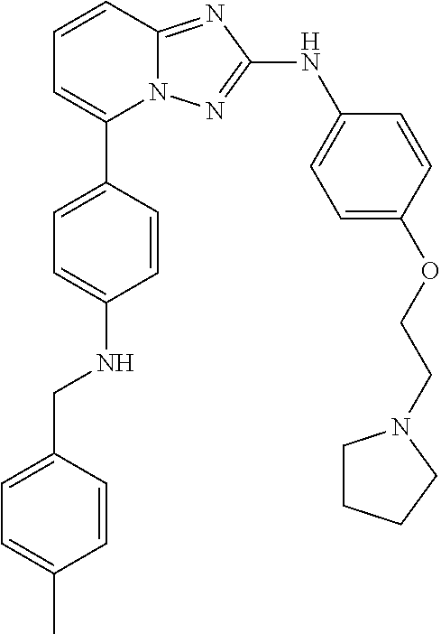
C1=CC2=NC(NC3=CC=C(OCCN4CCCC4)C=C3)=NN2C(C2=CC=C(NCC3=CC=C(C)C=C3)C=C2)=C1
